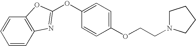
C1=CC2=C(C=C1)OC(OC1=CC=C(OCCN3CCCC3)C=C1)=N2
